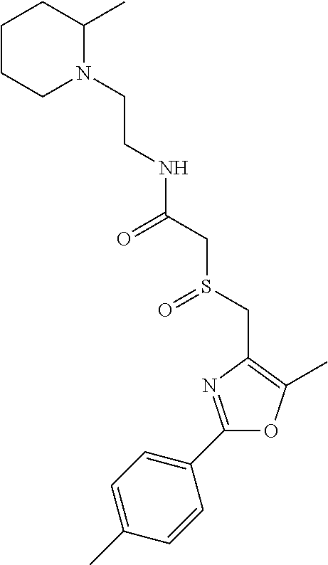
C(CN1C(C)CCCC1)NC(CS(CC1=C(C)OC(C2=CC=C(C)C=C2)=N1)=O)=O
